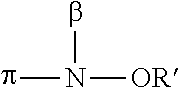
pN([OR])b
